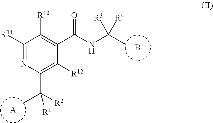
C1([R14])=NC(C([R2])(C)[R1])=C([R12])C(C(NC(C)([R3])[R4])=O)=C1[R13].[A].B
